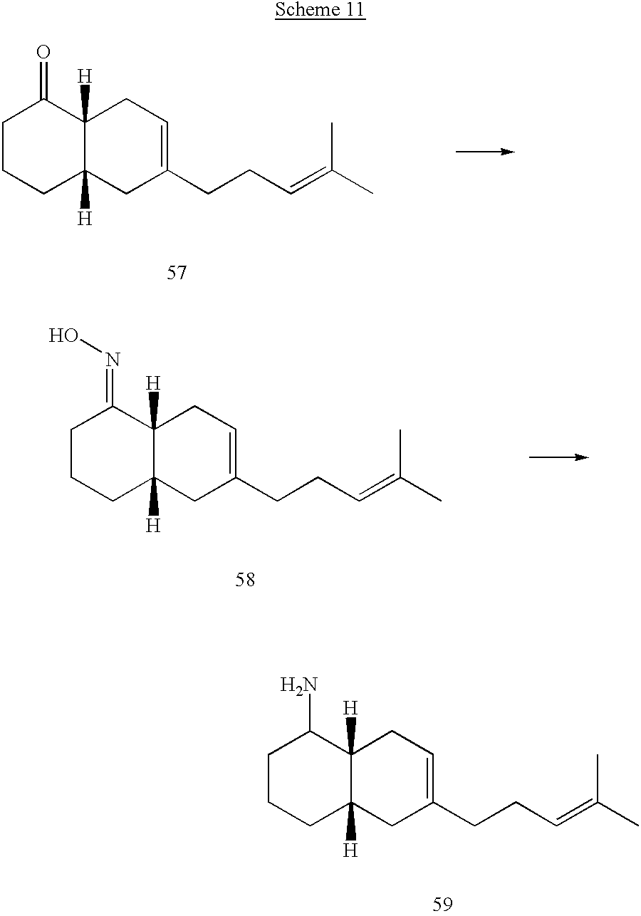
C1CCC2([H])C([H])(C1=O)CC=C(CCC=C(C)C)C2.C1CCC2([H])C([H])(C1=NO)CC=C(CCC=C(C)C)C2.C1CCC2([H])C([H])(C1N)CC=C(CCC=C(C)C)C2
